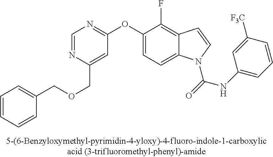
C1=NC(COCC2=CC=CC=C2)=CC(OC2=CC=C3C(=C2F)C=CN3C(=O)NC2=CC=CC([F3C])=C2)=N1
